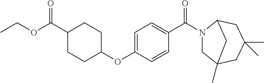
C1=C(OC2CCC(C(OCC)=O)CC2)C=CC(C(N2CC3(C)CC(C)(C)CC2C3)=O)=C1
